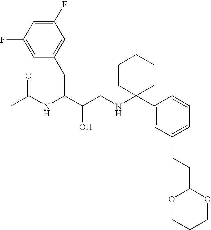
C1(F)=CC(F)=CC(CC(NC(C)=O)C(O)CNC2(C3=CC(CCC4OCCCO4)=CC=C3)CCCCC2)=C1
